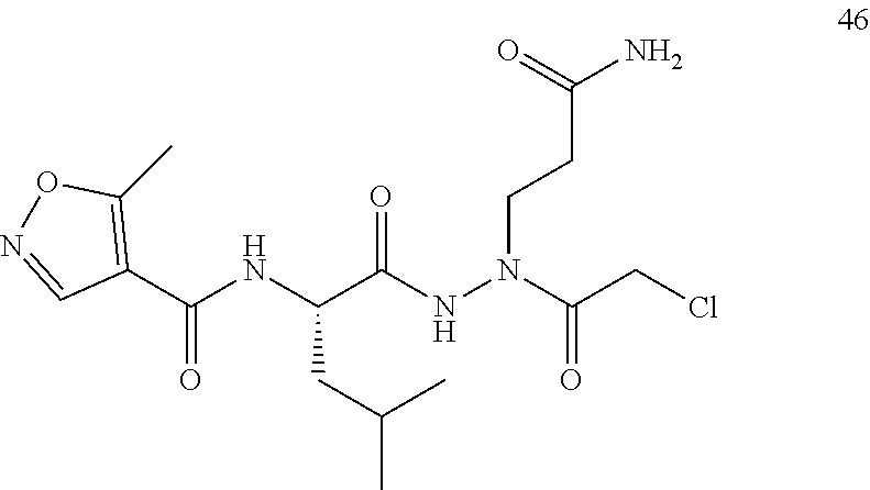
C(C(NN(CCC(N)=O)C(CCl)=O)=O)(NC(C1=C(C)ON=C1)=O)CC(C)C
